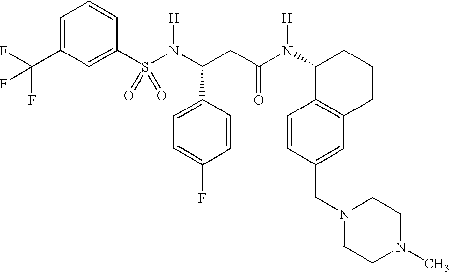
S(N(C(CC(N(C1C2=C(CCC1)C=C(CN1CCN(C)CC1)C=C2)[H])=O)C1=CC=C(F)C=C1)[H])(=O)(=O)C1=CC(C(F)(F)F)=CC=C1
